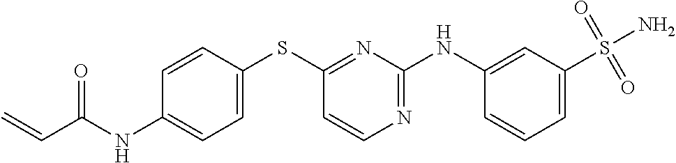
C1=CC(SC2=NC(NC3=CC(S(N)(=O)=O)=CC=C3)=NC=C2)=CC=C1NC(C=C)=O
